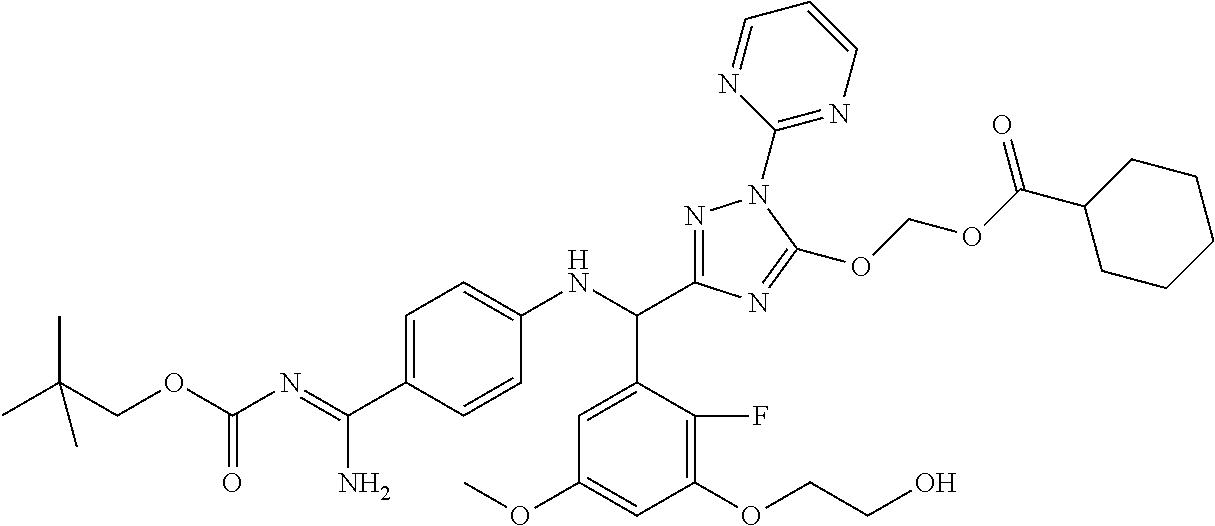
C1=C(C(=NC(OCC(C)(C)C)=O)N)C=CC(NC(C2=CC(OC)=CC(OCCO)=C2F)C2=NN(C3=NC=CC=N3)C(OCOC(=O)C3CCCCC3)=N2)=C1
